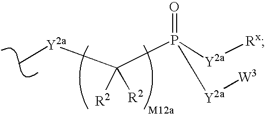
C[Y2a]C(P([Y2a][Rx])(=O)[Y2a][W3])([R2])[R2]
